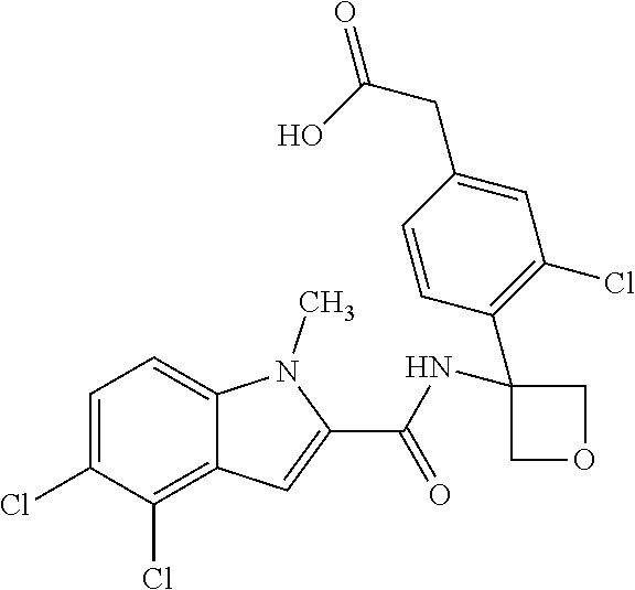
C1=C(Cl)C(Cl)=C2C(=C1)N(C)C(C(NC1(C3=C(Cl)C=C(CC(=O)O)C=C3)COC1)=O)=C2
